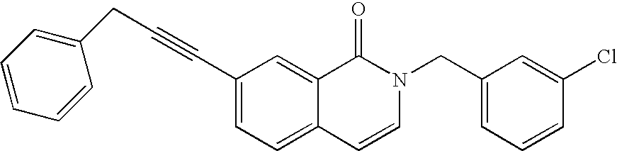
C(#CC1=CC=C2C(=C1)C(=O)N(CC1=CC=CC(Cl)=C1)C=C2)CC1=CC=CC=C1
